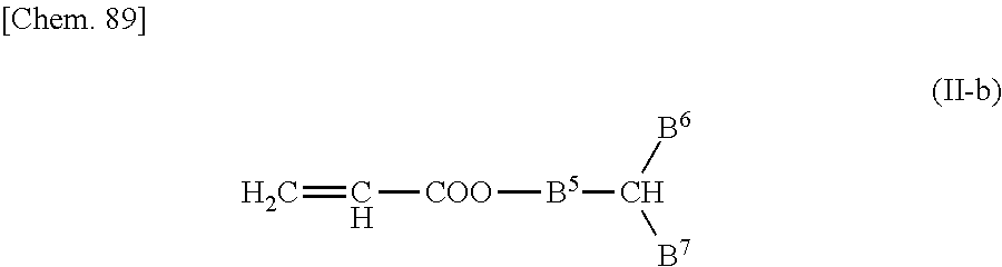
C=C[COO][B5]C([B6])[B7]
